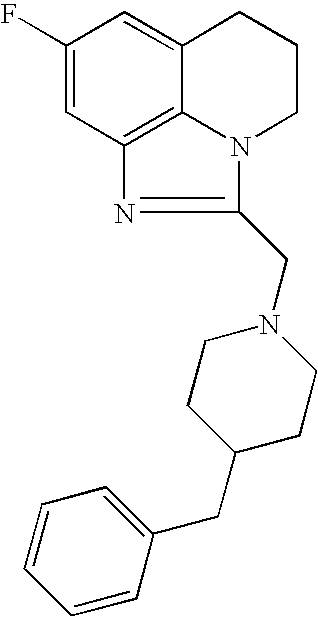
C1(F)=CC2=C3C(=C1)CCCN3C(CN1CCC(CC3=CC=CC=C3)CC1)=N2
